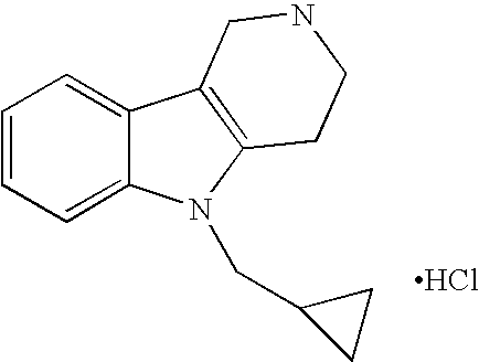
C1=CC=C2C(=C1)C1=C(N2CC2CC2)CCNC1.Cl
